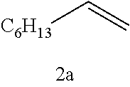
[C6H13]C=C
